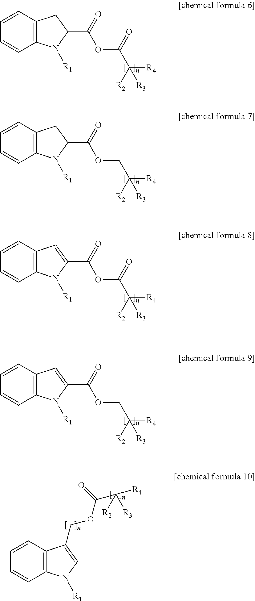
C12=C(C=CC=C1)CC(C(=O)OC(C([R2])([R4])[R3])=O)N2[R1].C12=C(C=CC=C1)CC(C(=O)OCC([R2])([R4])[R3])N2[R1].C12=C(C=CC=C1)C=C(C(=O)OC(C([R2])([R4])[R3])=O)N2[R1].C12=C(C=CC=C1)C=C(C(=O)OCC([R2])([R4])[R3])N2[R1].C12=C(C=CC=C1)C(COC(C([R4])([R2])[R3])=O)=CN2[R1]
